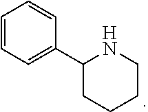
C1(C2CCCCN2)=CC=CC=C1
